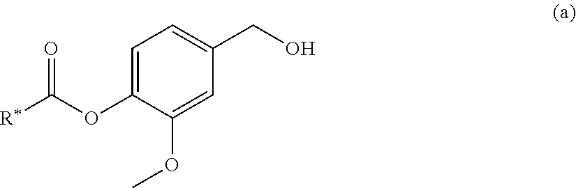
C1=C(OC([R*])=O)C(OC)=CC(CO)=C1
